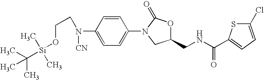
N(C1=CC=C(N2CC(CNC(=O)C3=CC=C(Cl)S3)OC2=O)C=C1)(CCO[Si](C(C)(C)C)(C)C)[CN]
